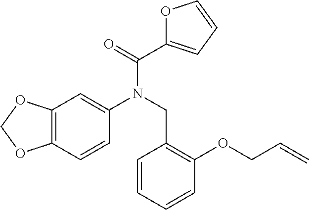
C(N(C1=CC2=C(C=C1)OCO2)CC1=C(OCC=C)C=CC=C1)(C1=CC=CO1)=O
